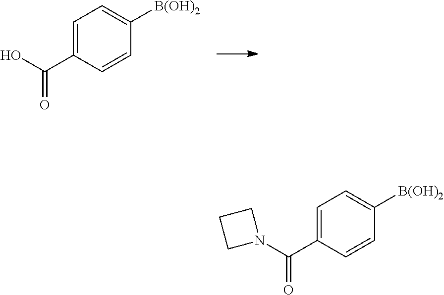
C1=C(C(O)=O)C=CC([B(OH)2])=C1.C1=C(C(N2CCC2)=O)C=CC([B(OH)2])=C1
